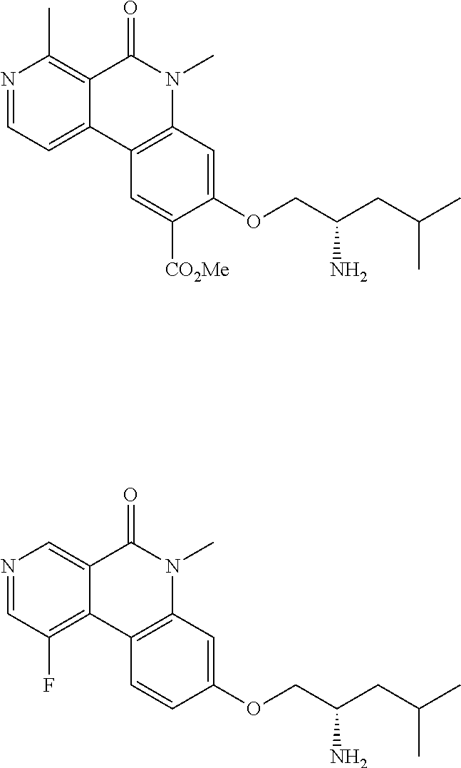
N1=CC=C2C(=C1C)C(=O)N(C)C1=C2C=C([CO2Me])C(OCC(CC(C)C)N)=C1.N1=CC(F)=C2C(=C1)C(=O)N(C)C1=C2C=CC(OCC(CC(C)C)N)=C1
